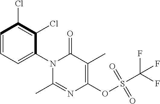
C1(N2C(C)=NC(OS(C(F)(F)F)(=O)=O)=C(C)C2=O)=CC=CC(Cl)=C1Cl
